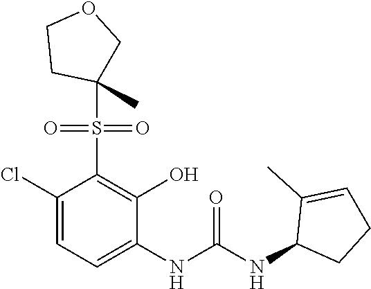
C1(Cl)=CC=C(NC(=O)NC2CCC=C2C)C(O)=C1S(=O)(=O)C1(C)COCC1
